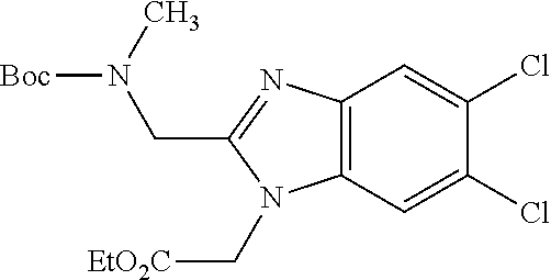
C12=C(C=C(Cl)C(Cl)=C1)N(C[EtO2C])C(CN([Boc])C)=N2
